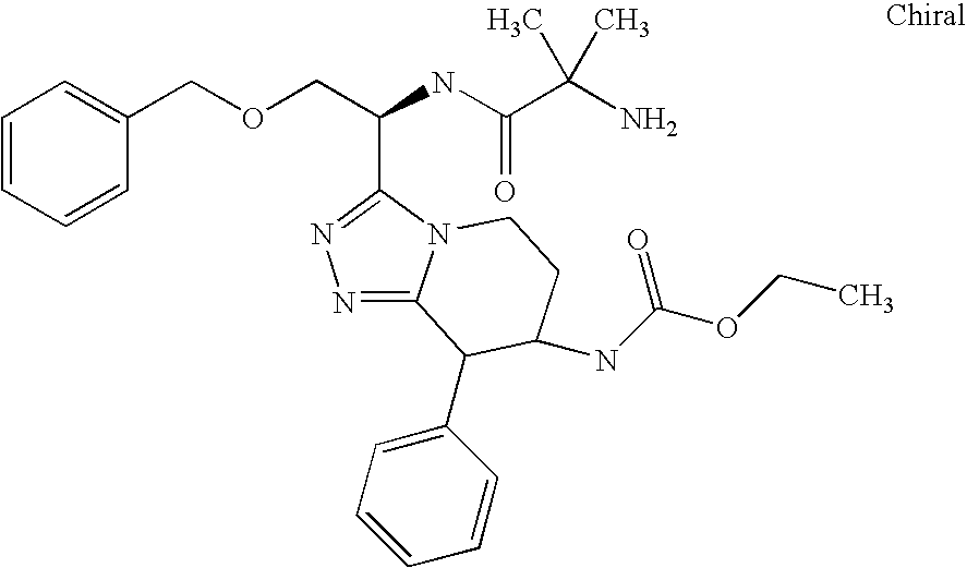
C(NC(C(N)(C)C)=O)(COCC1=CC=CC=C1)C1=NN=C2N1CCC(NC(OCC)=O)C2C1=CC=CC=C1
